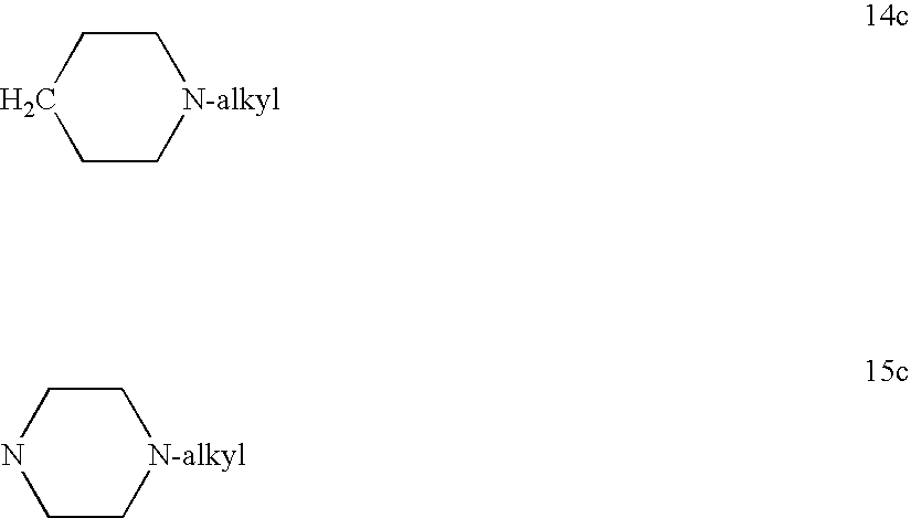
C1CCCC[N-alkyl]1.C1CNCC[N-alkyl]1
